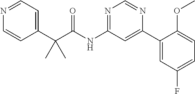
N(C1=NC=NC(C2=CC(F)=CC=C2OC)=C1)C(C(C1=CC=NC=C1)(C)C)=O
